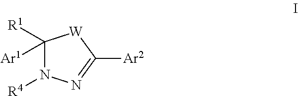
C1([Ar1])([R1])N([R4])N=C([Ar2])[W]1
